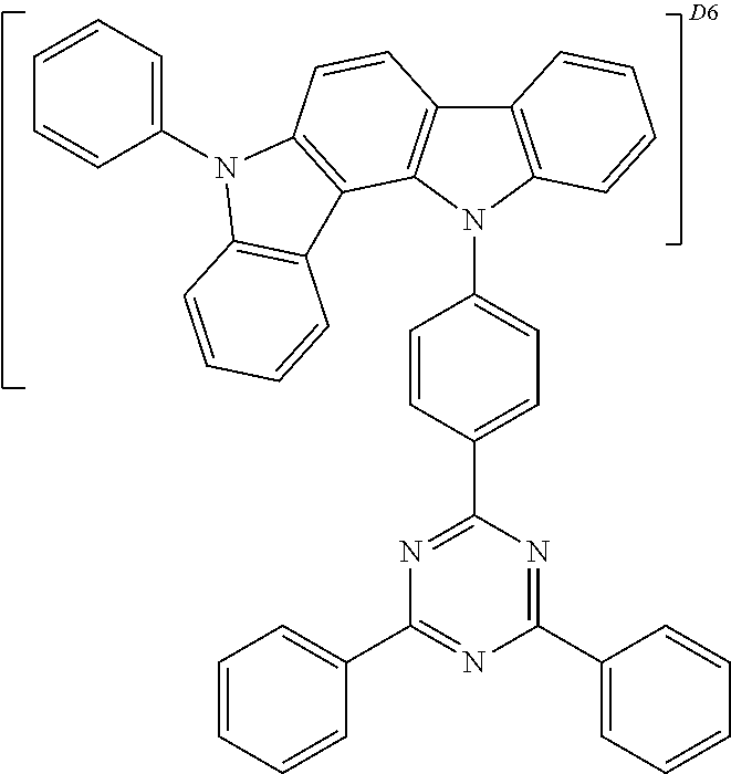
C1=CC=C(N2C3=C(C4=C2C=CC2=C4N(C4=CC=C(C5=NC(C6=CC=CC=C6)=NC(C6=CC=CC=C6)=N5)C=C4)C4=C2C=CC=C4)C=CC=C3)C=C1
